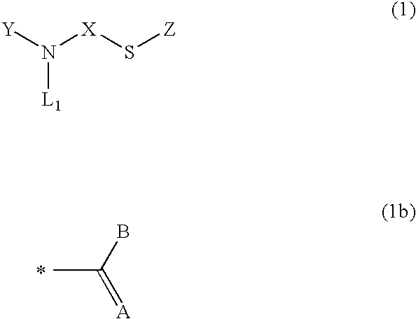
CC(B)=[A].[Y]N([X]S[Z])[L1]
